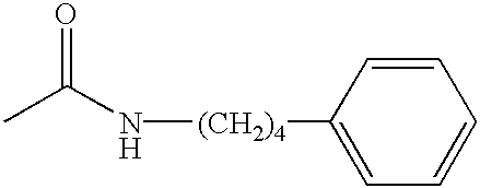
CC(N[(CH2)4]C1=CC=CC=C1)=O
